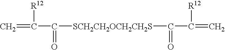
C=C([R12])C([SCH2CH2OCH2CH2S]C(C(=C)[R12])=O)=O
